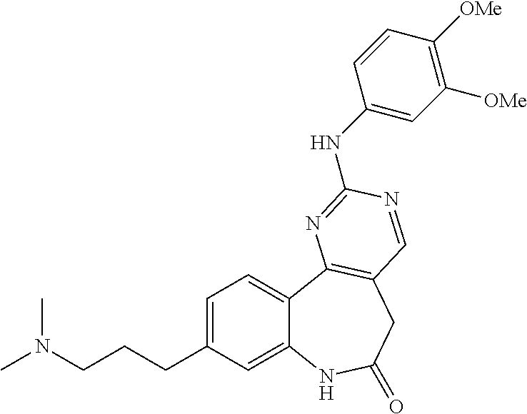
C(C1=CC=C2C(=C1)NC(=O)CC1=C2N=C(NC2=CC([OMe])=C([OMe])C=C2)N=C1)CCN(C)C
